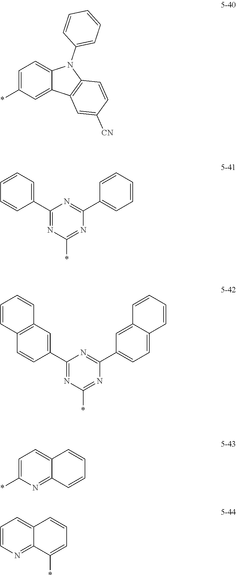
C1=C(*)C=C2C(=C1)N(C1=CC=CC=C1)C1=C2C=C([CN])C=C1.C1(C2=CC=CC=C2)=NC(*)=NC(C2=CC=CC=C2)=N1.C1(C2=CC3=C(C=C2)C=CC=C3)=NC(*)=NC(C2=CC=C3C(=C2)C=CC=C3)=N1.C1=C(*)N=C2C(=C1)C=CC=C2.C1=CN=C2C(=C1)C=CC=C2*
